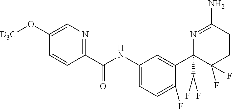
C1(C2(C(F)F)N=C(N)CCC2(F)F)=CC(NC(C2=NC=C(O[D3C])C=C2)=O)=CC=C1F
